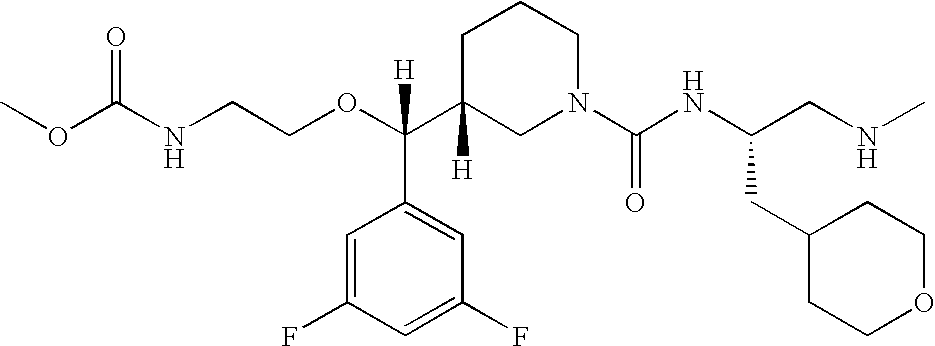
O=C(NCCOC(C1([H])CN(C(NC(CNC)CC2CCOCC2)=O)CCC1)(C1=CC(F)=CC(F)=C1)[H])OC
